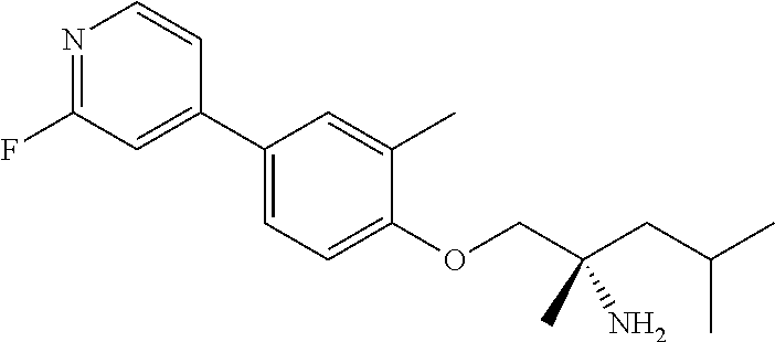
C1(C2=CC(F)=NC=C2)=CC=C(OCC(CC(C)C)(N)C)C(C)=C1
